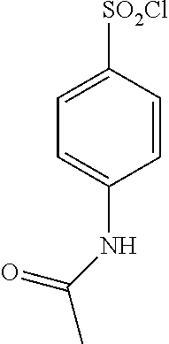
C1=CC([SO2Cl])=CC=C1NC(C)=O
